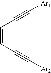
C(C=CC#C[Ar2])#C[Ar1]
